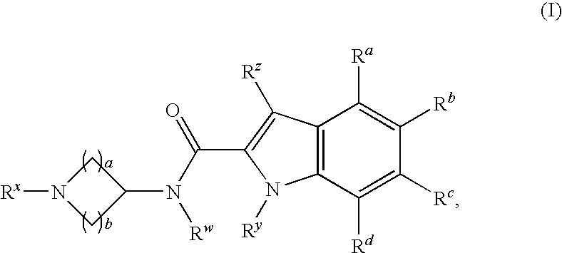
C12=C(C([Rd])=C([Rc])C([Rb])=C1[Ra])N([Ry])C(C(=O)N(C1CN([Rx])C1)[Rw])=C2[Rz]
